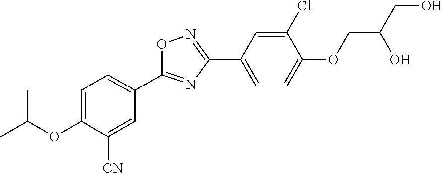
C1=C(OC(C)C)C([CN])=CC(C2=NC(C3=CC=C(OCC(CO)O)C(Cl)=C3)=NO2)=C1
